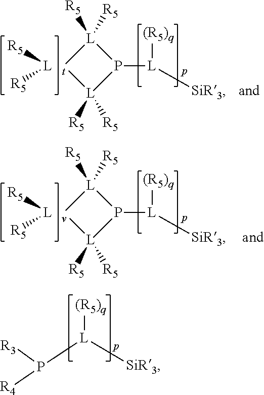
P([L]([SiR3])[(R5)q])([R4])[R3].[L]([R5])[R5].P1([L]([(R5)q])[SiR3])[L]([R5])([R5])[t][L]1([R5])[R5].[L]([R5])[R5].P1([L]([(R5)q])[SiR3])[L]([R5])([R5])[v][L]1([R5])[R5]
